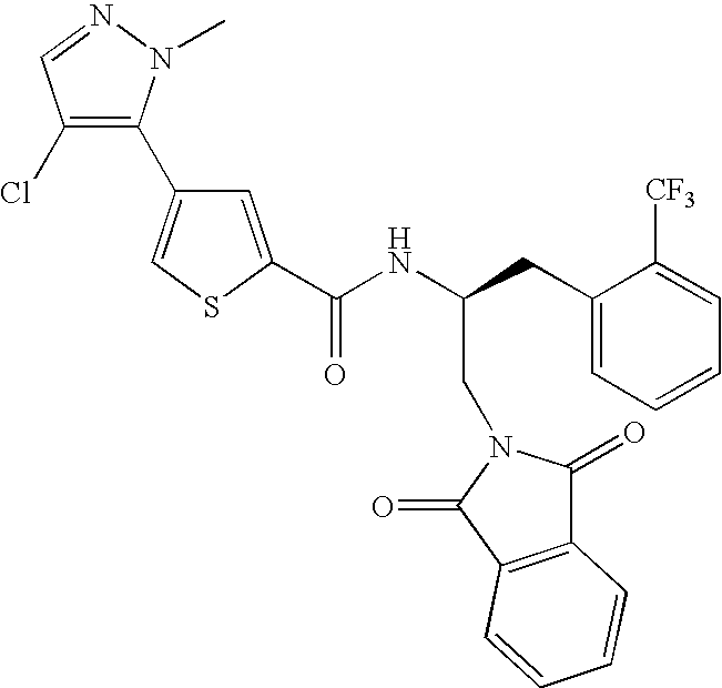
C1(C2=CSC(C(NC(CC3=CC=CC=C3[CF3])CN3C(=O)C4=C(C3=O)C=CC=C4)=O)=C2)=C(Cl)C=NN1C
